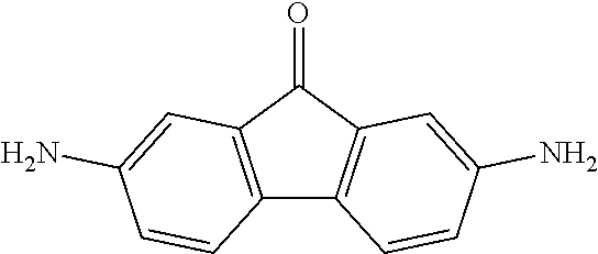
C12=C(C(=O)C3=C1C=CC(N)=C3)C=C(N)C=C2
